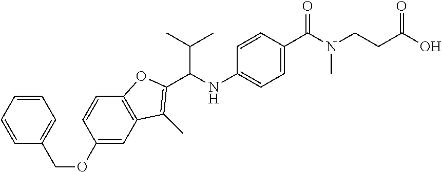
N(C1=CC=C(C(=O)N(CCC(O)=O)C)C=C1)C(C(C)C)C1=C(C)C2=C(C=CC(OCC3=CC=CC=C3)=C2)O1
